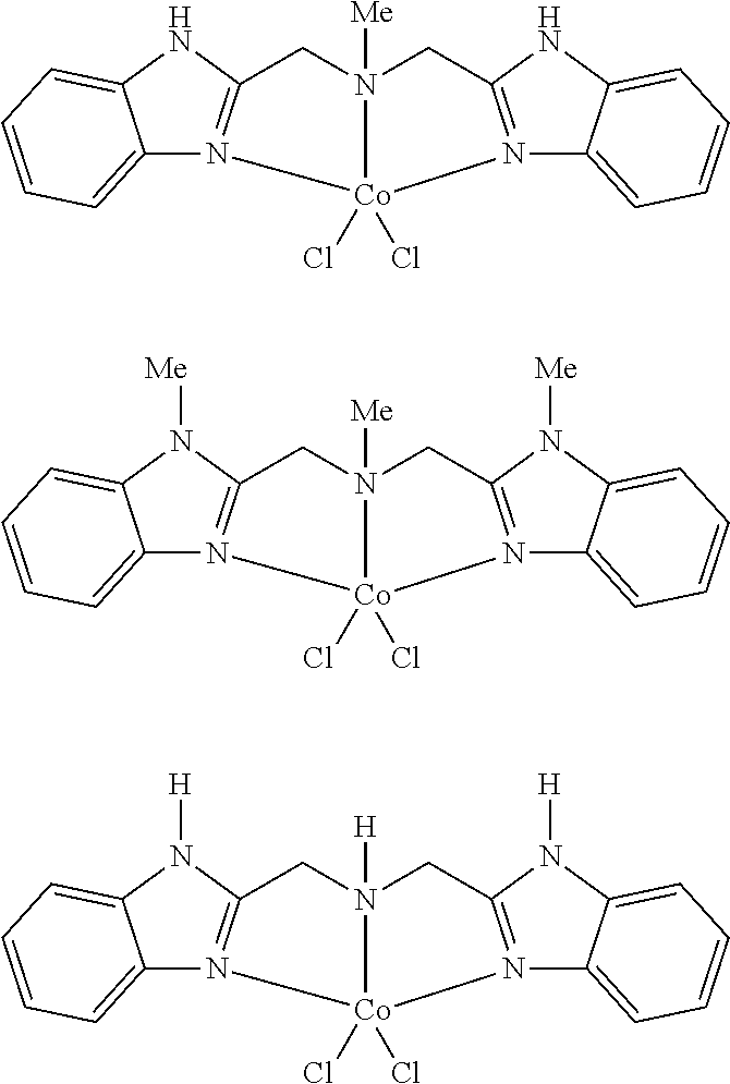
C12=CC=CC=C1NC1=N2[Co]2(Cl)(Cl)N([Me])(C1)CC1=N2C2=CC=CC=C2N1.C12=CC=CC=C1N([Me])C1=N2[Co]2(Cl)(Cl)N([Me])(C1)CC1=N2C2=CC=CC=C2N1[Me].C12=CC=CC=C1N([H])C1=N2[Co]2(Cl)(Cl)N([H])(C1)CC1=N2C2=CC=CC=C2N1[H]
